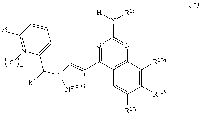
C1([R10b])=C([R10a])C2=C(C=C1[R10c])C(C1=CN(C([R4])C3=CC=CC([R9])=N3O)N=[G1]1)=[G2]C(N([H])[R1b])=N2
